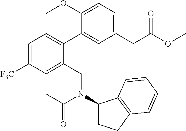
C1=C([F3C])C=C(CN(C2CCC3=C2C=CC=C3)C(C)=O)C(C2=CC(CC(=O)OC)=CC=C2OC)=C1
